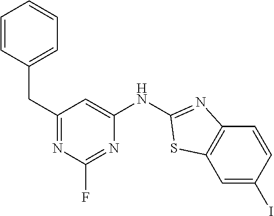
C1=CC(CC2=NC(F)=NC(NC3=NC4=C(C=C(I)C=C4)S3)=C2)=CC=C1
